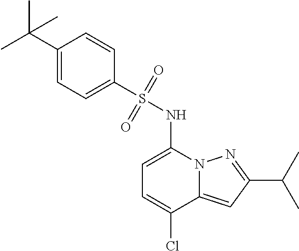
C(C1=NN2C(=C1)C(Cl)=CC=C2NS(C1=CC=C(C(C)(C)C)C=C1)(=O)=O)(C)C
